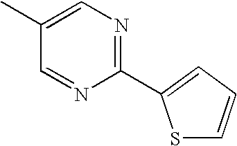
C1=NC(C2=CC=CS2)=NC=C1C
